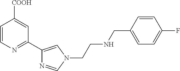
C1=CN=C(C2=CN(CCNCC3=CC=C(F)C=C3)C=N2)C=C1[COOH]
